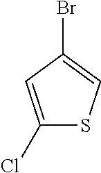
C1(Cl)=CC(Br)=CS1
